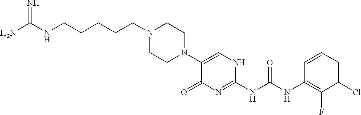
C(N1CCN(C2=CNC(NC(NC3=C(F)C(Cl)=CC=C3)=O)=NC2=O)CC1)CCCCNC(N)=N
